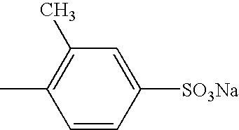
C1(C)=C(C)C=C([SO3Na])C=C1
